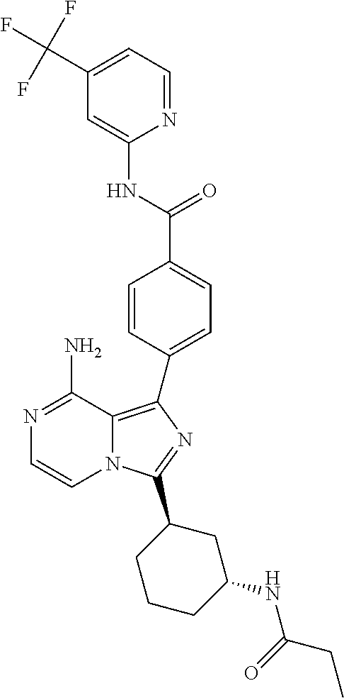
N1=C(N)C2=C(C3=CC=C(C(=O)NC4=CC(C(F)(F)F)=CC=N4)C=C3)N=C(C3CCCC(NC(=O)CC)C3)N2C=C1
